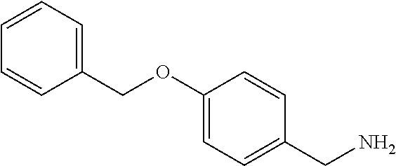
C1=CC=C(COC2=CC=C(CN)C=C2)C=C1
